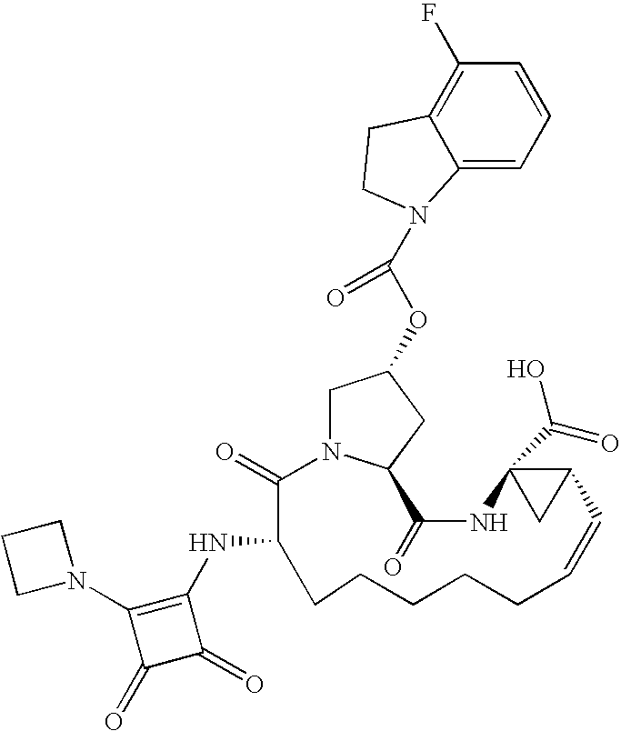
C1N2C(CC1OC(N1C3=CC=CC(F)=C3CC1)=O)C(=O)NC1(C(=O)O)CC1C=CCCCCCC(NC1=C(N3CCC3)C(=O)C1=O)C2=O
